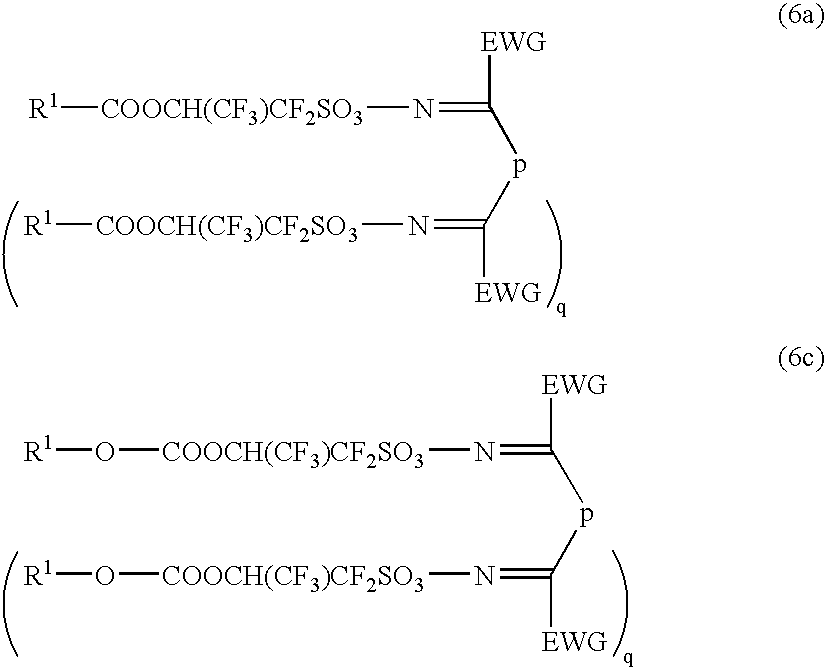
C(pC(=N[COOCH(CF3)CF2SO3][R1])[EWG])(=N[COOCH(CF3)CF2SO3][R1])[EWG].C(pC(=N[COOCH(CF3)CF2SO3]O[R1])[EWG])(=N[COOCH(CF3)CF2SO3]O[R1])[EWG]
